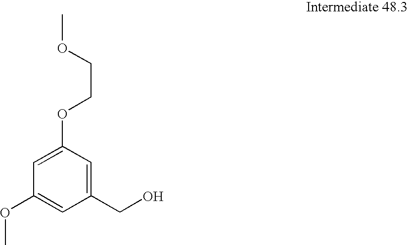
C1=C(OCCOC)C=C(CO)C=C1OC
